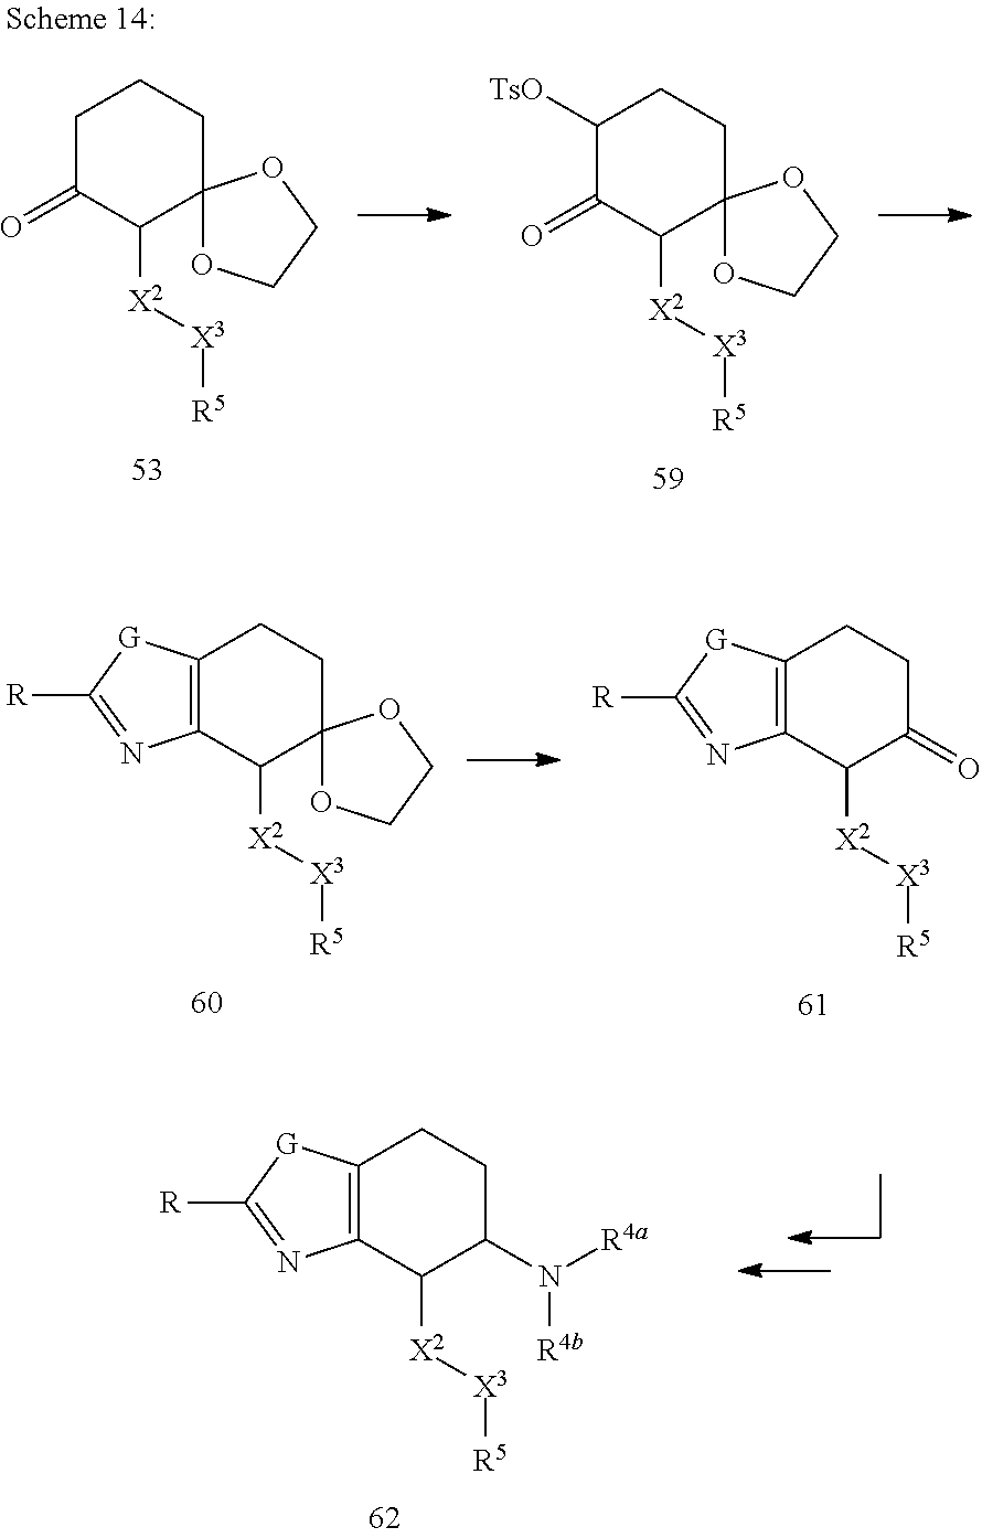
C12=C(C([X2][X3][R5])C3(CC1)OCCO3)N=C([R])[G]2.C12=C(C([X2][X3][R5])C(=O)CC1)N=C([R])[G]2.C12=C(C([X2][X3][R5])C(N([R4b])[R4a])CC1)N=C([R])[G]2.C1C(=O)C([X2][X3][R5])C2(CC1)OCCO2.C1([TsO])C(=O)C([X2][X3][R5])C2(CC1)OCCO2
